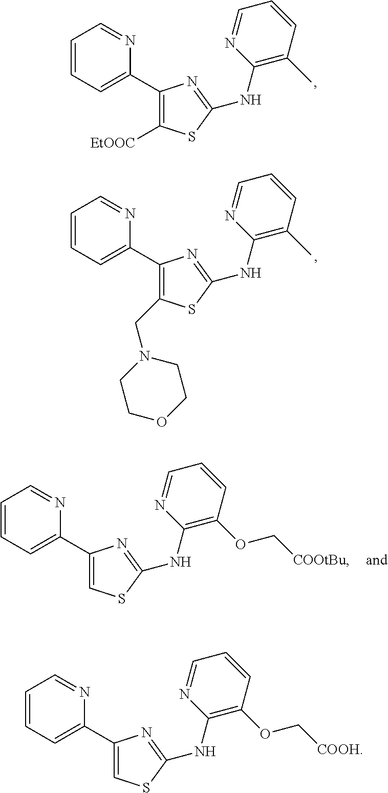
C1=CC=C(C2=C(CN3CCOCC3)SC(NC3=C(C)C=CC=N3)=N2)N=C1.C1=CC=C(C2=CSC(NC3=C(OC[COOtBu])C=CC=N3)=N2)N=C1.C1=CC=C(C2=C([EtOOC])SC(NC3=C(C)C=CC=N3)=N2)N=C1.C1=CC=C(C2=CSC(NC3=C(OC[COOH])C=CC=N3)=N2)N=C1
